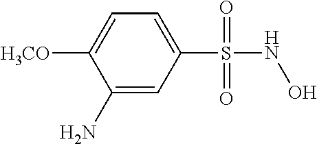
C1(N)=CC(S(NO)(=O)=O)=CC=C1[H3CO]
